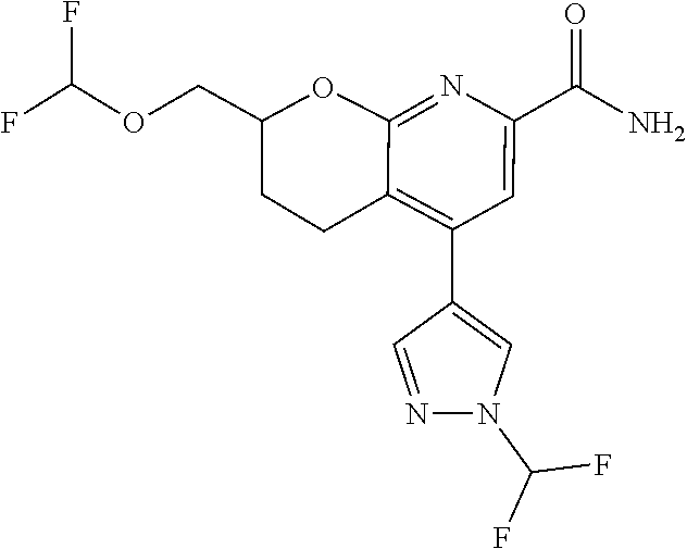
FC(OCC1CCC2=C(C3=CN(C(F)F)N=C3)C=C(C(=O)N)N=C2O1)F
